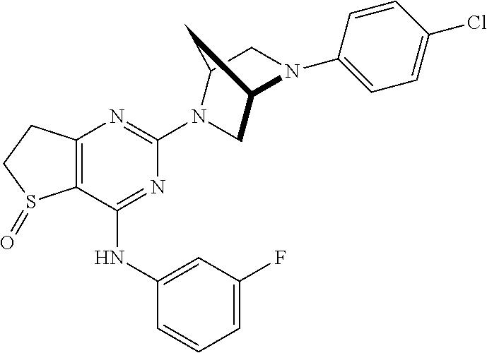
C12=C(C(NC3=CC(F)=CC=C3)=NC(N3C4CN(C5=CC=C(Cl)C=C5)C(C3)C4)=N1)S(=O)CC2
